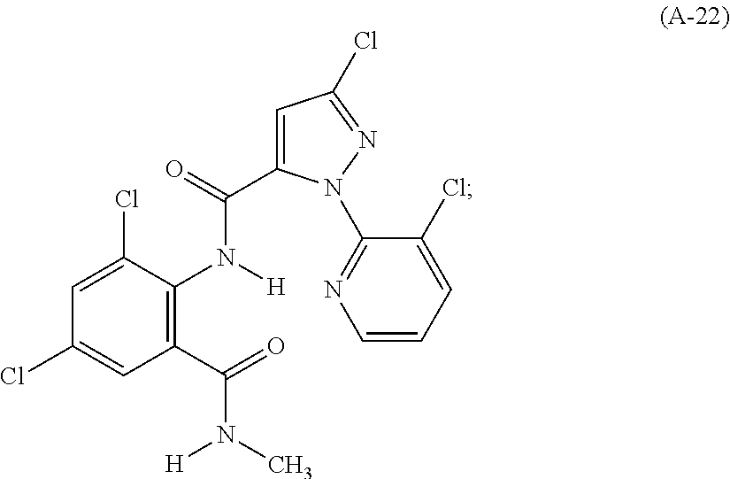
C1=C(Cl)C(N([H])C(=O)C2=CC(Cl)=NN2C2=NC=CC=C2Cl)=C(C(=O)N(C)[H])C=C1Cl
